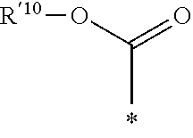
[R10]OC(=O)C
